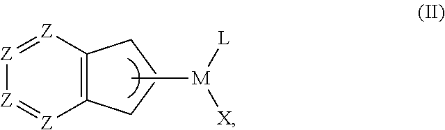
C12=C(CCC1)[Z]=[Z][Z]=[Z]2.C[M]([L])[X]
